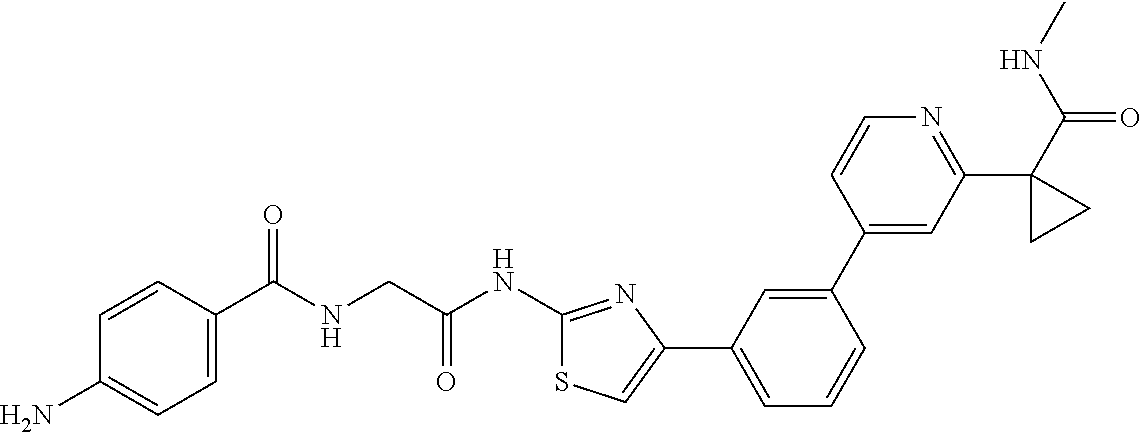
C1=CC(C(NCC(NC2=NC(C3=CC=CC(C4=CC(C5(C(=O)NC)CC5)=NC=C4)=C3)=CS2)=O)=O)=CC=C1N
